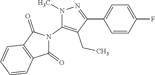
N1(C)C(N2C(=O)C3=C(C2=O)C=CC=C3)=C(CC)C(C2=CC=C(F)C=C2)=N1
